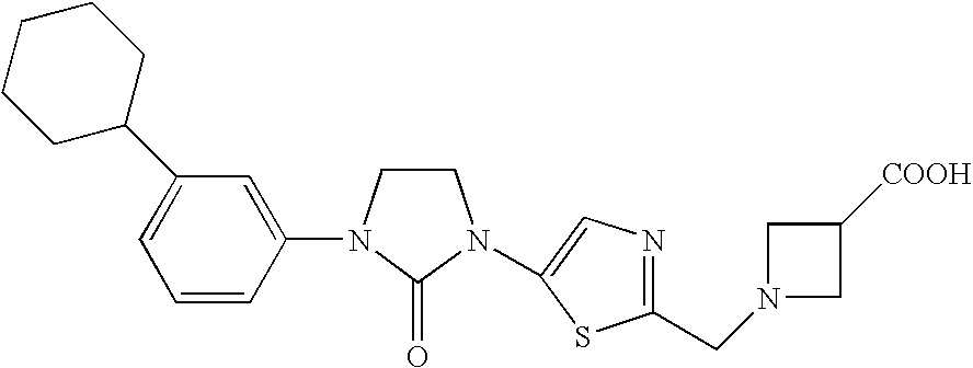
C1CN(C2=CC(C3CCCCC3)=CC=C2)C(=O)N1C1=CN=C(CN2CC([COOH])C2)S1
